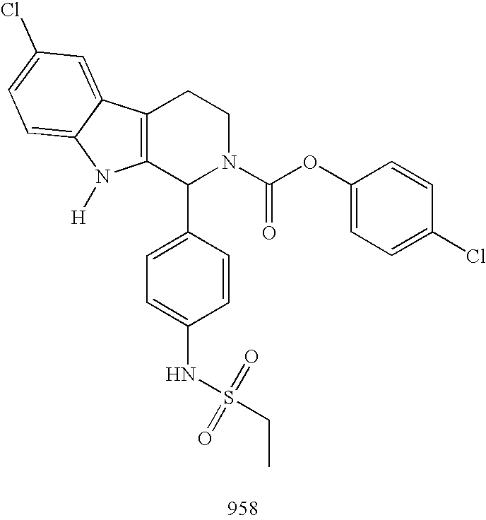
C12=C(C(C3=CC=C(NS(CC)(=O)=O)C=C3)N(C(OC3=CC=C(Cl)C=C3)=O)CC1)N([H])C1=CC=C(Cl)C=C21
